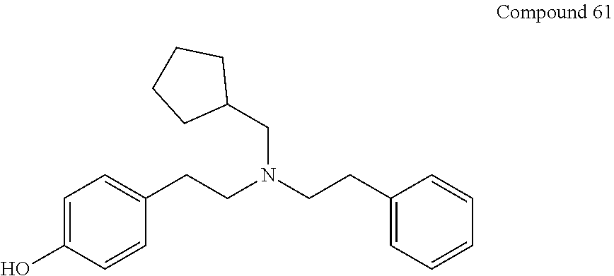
C1=C(O)C=CC(CCN(CCC2=CC=CC=C2)CC2CCCC2)=C1
